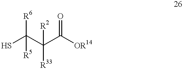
SC(C(C([OR14])=O)([R2])[R33])([R6])[R5]
